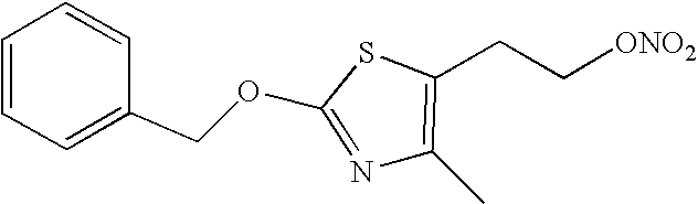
N1=C(OCC2=CC=CC=C2)SC(CC[ONO2])=C1C
